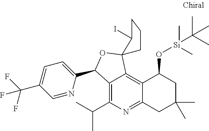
C1=NC(C2C3=C(C(C)C)N=C4C(=C3C3(O2)C(I)CCC3)C(O[Si](C(C)(C)C)(C)C)CC(C)(C)C4)=CC=C1C(F)(F)F
